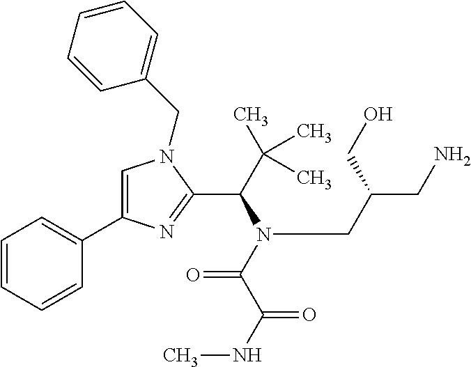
C1=C(C2=CC=CC=C2)N=C(C(C(C)(C)C)N(C(C(NC)=O)=O)CC(CN)CO)N1CC1=CC=CC=C1
